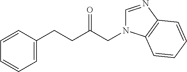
C1=C(CCC(CN2C=NC3=C2C=CC=C3)=O)C=CC=C1
